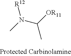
CN(C(C)[OR11])[R12]
